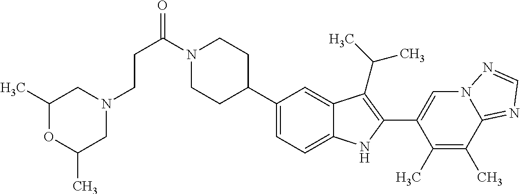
C(C(=O)N1CCC(C2=CC=C3C(=C2)C(C(C)C)=C(C2=CN4C(=NC=N4)C(C)=C2C)N3)CC1)CN1CC(C)OC(C)C1
